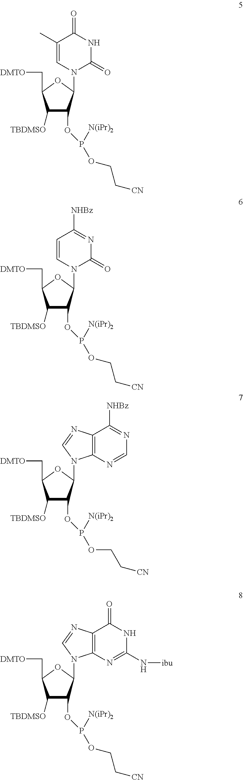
C1([TBDMSO])C(OP([N(iPr)2])OCC[CN])C(N2C(=O)NC(=O)C(C)=C2)OC1C[DMTO].C1([TBDMSO])C(OP([N(iPr)2])OCC[CN])C(N2C(=O)N=C([NHBz])C=C2)OC1C[DMTO].C1([TBDMSO])C(OP([N(iPr)2])OCC[CN])C(N2C3=C(N=C2)C([NHBz])=NC=N3)OC1C[DMTO].C1([TBDMSO])C(OP([N(iPr)2])OCC[CN])C(N2C3=C(N=C2)C(=O)NC(N[ibu])=N3)OC1C[DMTO]
